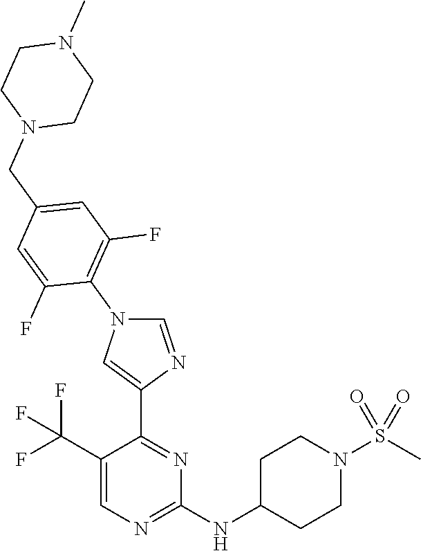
C1=C(C(F)(F)F)C(C2=CN(C3=C(F)C=C(CN4CCN(C)CC4)C=C3F)C=N2)=NC(NC2CCN(S(C)(=O)=O)CC2)=N1
